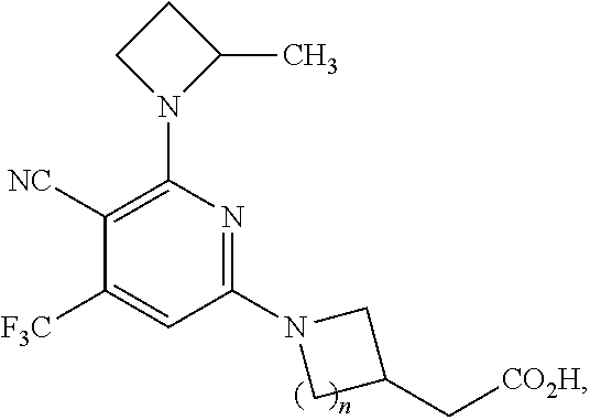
C1N(C2=C([NC])C([F3C])=CC(N3CC(C[CO2H])C3)=N2)C(C)C1
